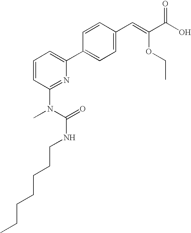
C1=CC(N(C(NCCCCCCC)=O)C)=NC(C2=CC=C(C=C(C(O)=O)OCC)C=C2)=C1
